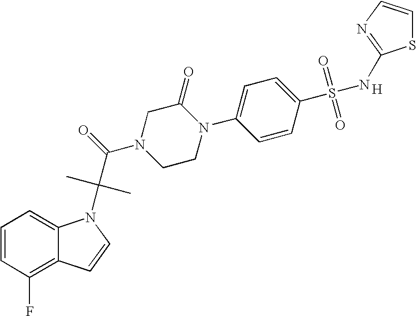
C1=CC(F)=C2C(=C1)N(C(C)(C)C(N1CCN(C3=CC=C(S(=O)(=O)NC4=NC=CS4)C=C3)C(=O)C1)=O)C=C2.[H]
